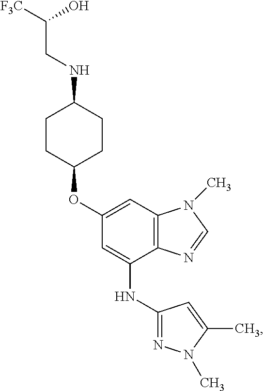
C12=C(C=C(OC3CCC(NCC([F3C])O)CC3)C=C1NC1=NN(C)C(C)=C1)N(C)C=N2
